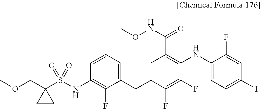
S(=O)(=O)(NC1=C(F)C(CC2=CC(C(NOC)=O)=C(NC3=CC=C(I)C=C3F)C(F)=C2F)=CC=C1)C1(COC)CC1
